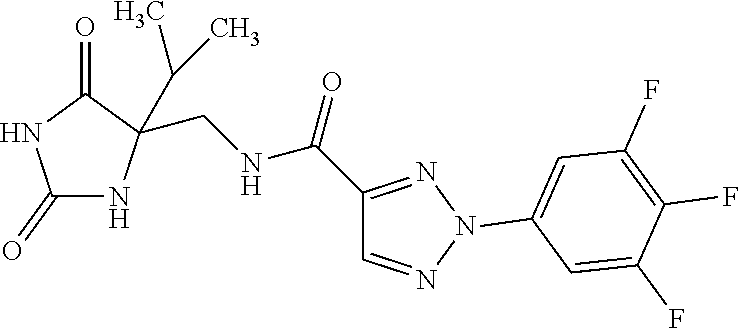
C1(=O)NC(CNC(C2=NN(C3=CC(F)=C(F)C(F)=C3)N=C2)=O)(C(C)C)C(=O)N1
